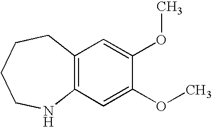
C12=C(NCCCC1)C=C(OC)C(OC)=C2
